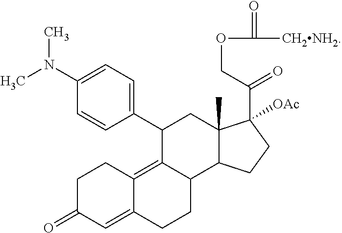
C1=C(N(C)C)C=CC(C2C3=C4C(=CC(=O)CC4)CCC3C3C(C)(C2)C(C(COC(=O)[CH2NH2])=O)([OAc])CC3)=C1
